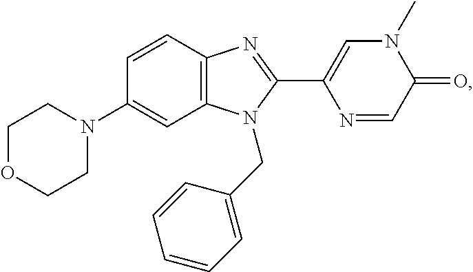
C1OCCN(C2=CC3=C(C=C2)N=C(C2=CN(C)C(=O)C=N2)N3CC2=CC=CC=C2)C1
